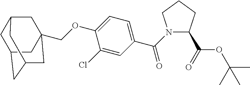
C1C2CC3CC(COC4=CC=C(C(=O)N5C(C(=O)OC(C)(C)C)CCC5)C=C4Cl)(CC1C3)C2
